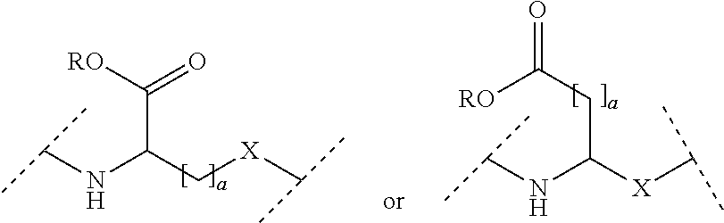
C(NC(C[X]C(C)C)C([RO])=O)(C)C.C(NC([X]C(C)C)CC(=O)[RO])(C)C
